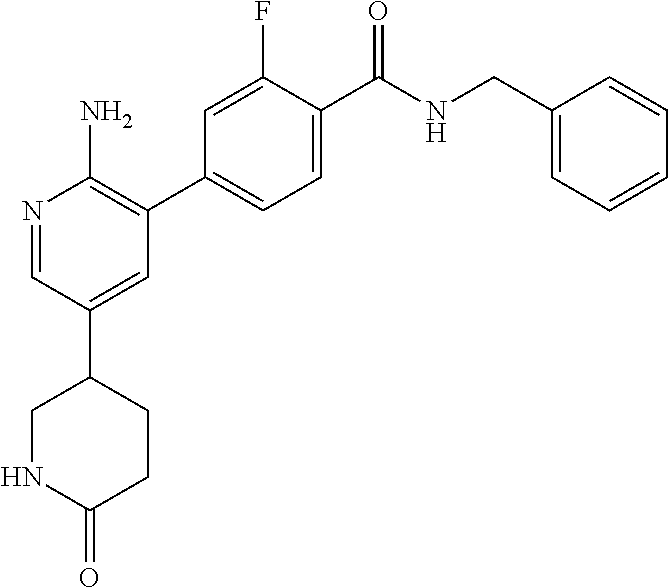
N1=CC(C2CCC(=O)NC2)=CC(C2=CC=C(C(NCC3=CC=CC=C3)=O)C(F)=C2)=C1N
